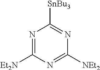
N1=C([Et2N])N=C([NEt2])N=C1[SnBu3]
